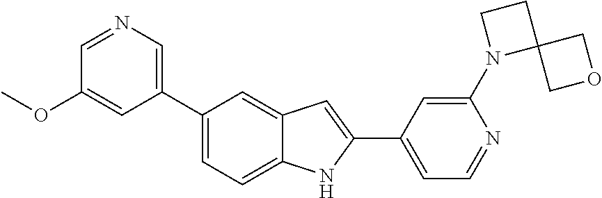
C1=NC=C(C2=CC=C3C(=C2)C=C(C2=CC=NC(N4CCC45COC5)=C2)N3)C=C1OC
